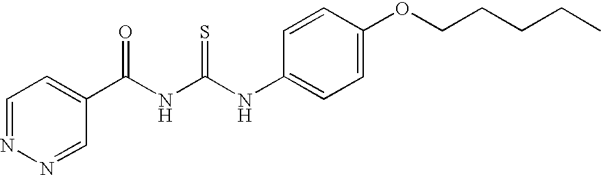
N(C(NC(C1=CC=NN=C1)=O)=S)C1=CC=C(OCCCCC)C=C1
